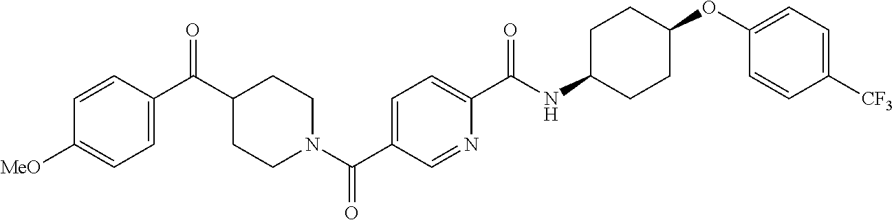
C1=C(C(C2CCN(C(C3=CC=C(C(NC4CCC(OC5=CC=C([CF3])C=C5)CC4)=O)N=C3)=O)CC2)=O)C=CC([MeO])=C1
